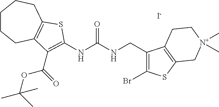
C1CCC2=C(CC1)SC(NC(NCC1=C(Br)SC3=C1CC[N+](C)(C)C3)=O)=C2C(OC(C)(C)C)=O.[I-]
